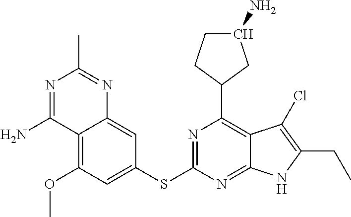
C1(SC2=NC(C3CC(N)CC3)=C3C(=N2)NC(CC)=C3Cl)=CC(OC)=C2C(=C1)N=C(C)N=C2N
